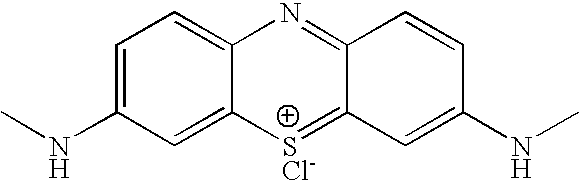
C1=C(NC)C=C2C(=C1)N=C1C(=[SCl-]2)C=C(NC)C=C1
